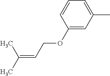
C1(OCC=C(C)C)=CC(C)=CC=C1
